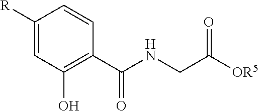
C1([R])=CC(O)=C(C(=O)NCC([OR5])=O)C=C1
